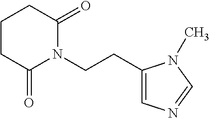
C(CN1C(=O)CCCC1=O)C1=CN=CN1C
